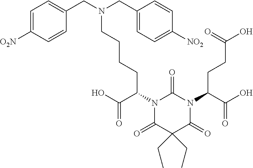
N1(C(CCC(O)=O)C(O)=O)C(=O)N(C(C(=O)O)CCCCN(CC2=CC=C([O2N])C=C2)CC2=CC=C([NO2])C=C2)C(=O)C(CC)(CC)C1=O
